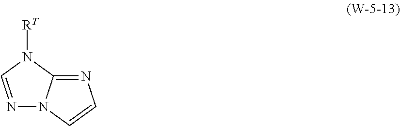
N1=CN([RT])C2=NC=CN12
